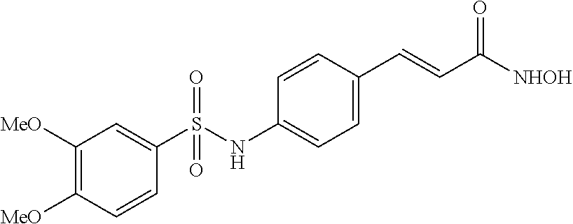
[MeO]C1=C([MeO])C=C(S(NC2=CC=C(C=CC([NHOH])=O)C=C2)(=O)=O)C=C1
